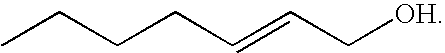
CCCCC=CC[OH]
